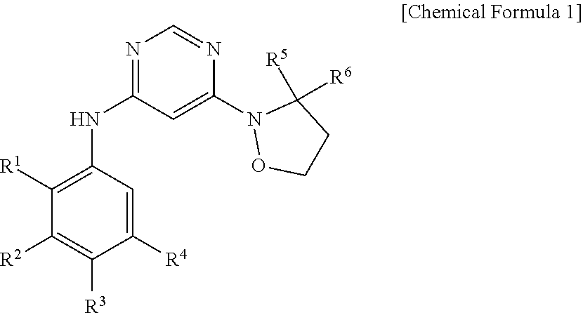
N1=C(NC2=C([R1])C([R2])=C([R3])C([R4])=C2)C=C(N2OCCC2([R5])[R6])N=C1
